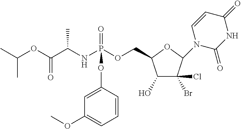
CC(OC(C(NP(OCC1C(O)C(Cl)(Br)C(N2C(=O)NC(=O)C=C2)O1)(=O)OC1=CC(OC)=CC=C1)C)=O)C
